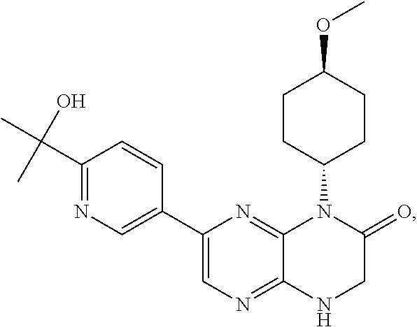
C1(C(C)(O)C)=NC=C(C2=CN=C3C(=N2)N(C2CCC(OC)CC2)C(=O)CN3)C=C1
